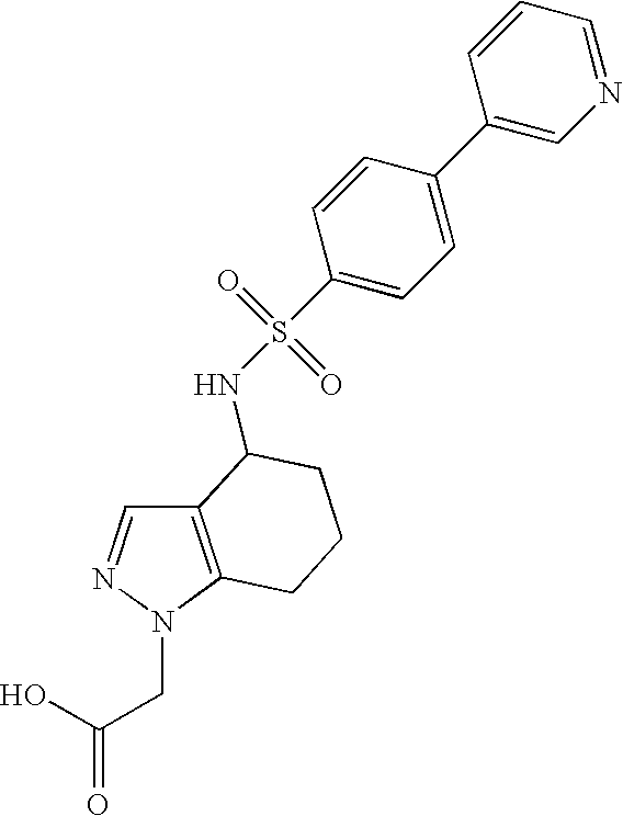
C12=C(N(CC(O)=O)N=C1)CCCC2NS(=O)(=O)C1=CC=C(C2=CN=CC=C2)C=C1
